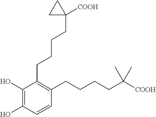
C1(O)=C(O)C=CC(CCCCC([COOH])(C)C)=C1CCCCC1([COOH])CC1
